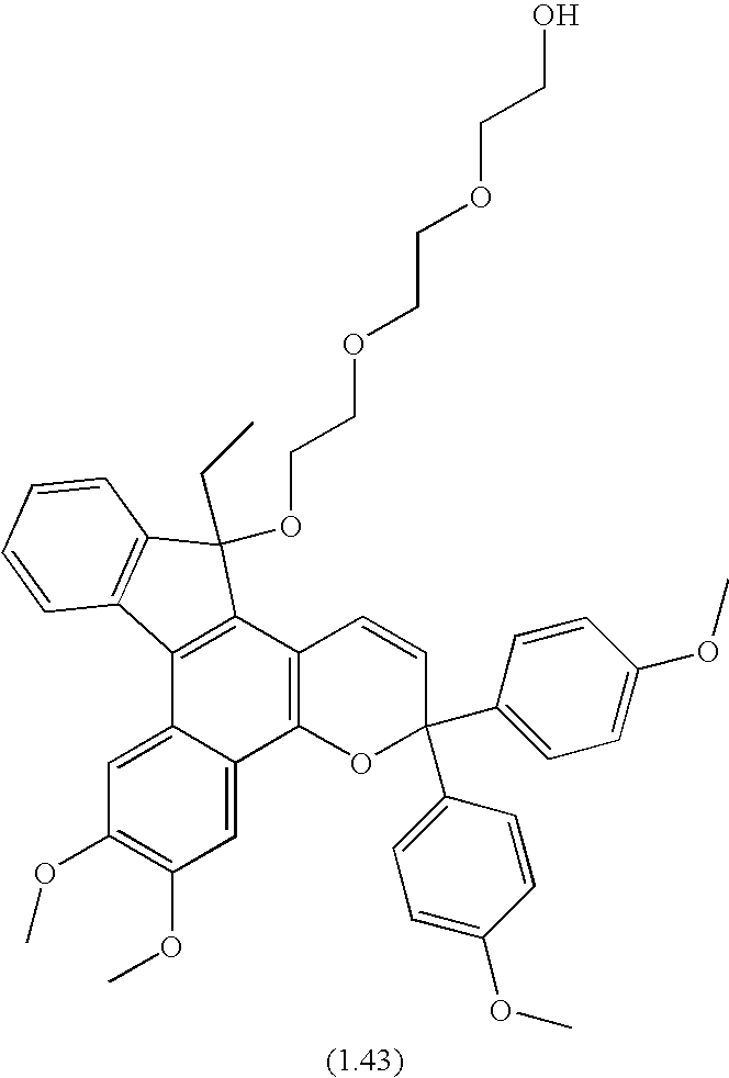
C12=C(C3=C(C4=CC(OC)=C(OC)C=C14)OC(C1=CC=C(OC)C=C1)(C1=CC=C(OC)C=C1)C=C3)C(OCCOCCOCCO)(CC)C1=C2C=CC=C1
